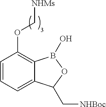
C1=CC=C2C(=C1OC[NHMs])B(O)OC2C[NHBoc]
